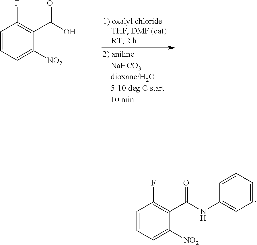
C1=CC=C([NO2])C(C(=O)O)=C1F.C1=CC=C([NO2])C(C(=O)NC2=CC=CC=C2)=C1F
